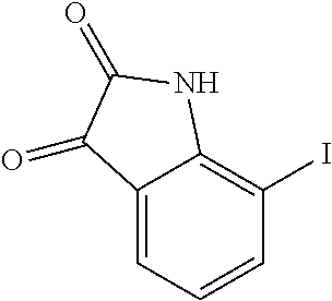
C1=CC(I)=C2C(=C1)C(=O)C(=O)N2
